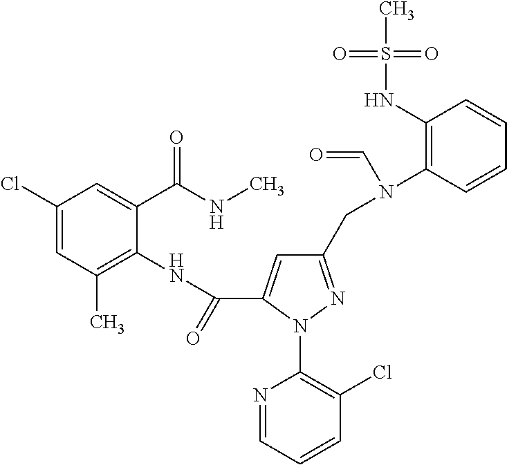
C1(CN(C2=C(NS(C)(=O)=O)C=CC=C2)C=O)=NN(C2=C(Cl)C=CC=N2)C(C(=O)NC2=C(C)C=C(Cl)C=C2C(NC)=O)=C1
